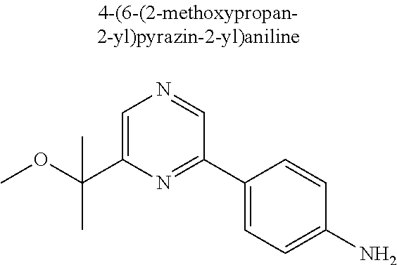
C(C1=CN=CC(C2=CC=C(N)C=C2)=N1)(OC)(C)C
